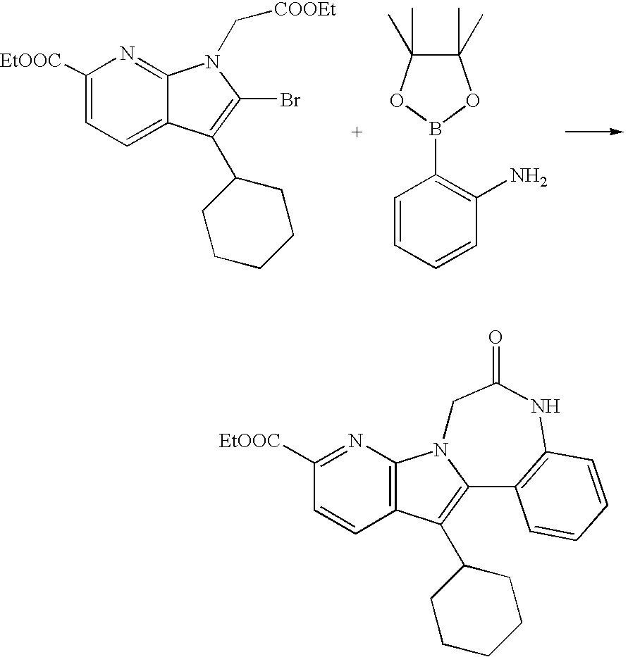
C1([EtOOC])=CC=C2C(=N1)N(C[COOEt])C(Br)=C2C1CCCCC1.C1=CC=CC(N)=C1B1OC(C)(C)C(C)(C)O1.C1=CC2=C(N=C1[EtOOC])N1C(=C2C2CCCCC2)C2=C(NC(=O)C1)C=CC=C2
